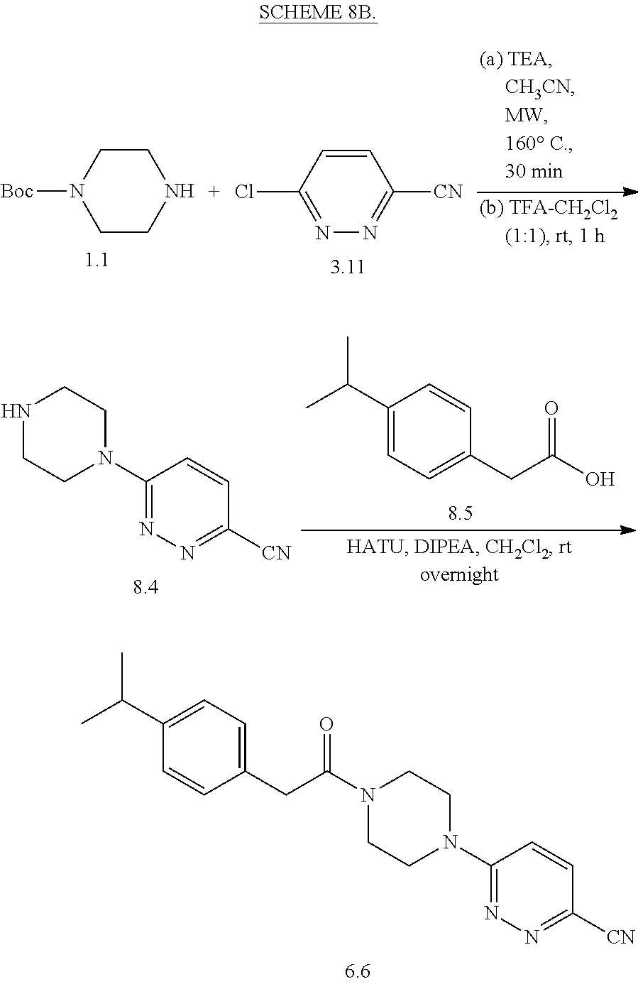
C1(CC(N2CCN(C3=NN=C([CN])C=C3)CC2)=O)=CC=C(C(C)C)C=C1.C1CN([Boc])CCN1.C1=CC(Cl)=NN=C1[CN].N1CCN(C2=NN=C([CN])C=C2)CC1.C1(C(C)C)=CC=C(CC(O)=O)C=C1
